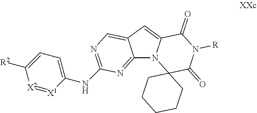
C12=NC(NC3=CC=C([R2])[X2]=[X1]3)=NC=C1C=C1N2C2(C(=O)N([R])C1=O)CCCCC2
